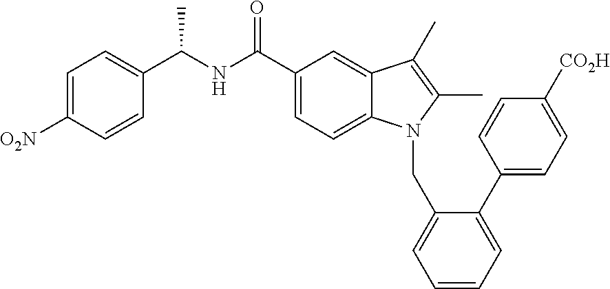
C1=C([O2N])C=CC(C(NC(C2=CC=C3C(=C2)C(C)=C(C)N3CC2=CC=CC=C2C2=CC=C([CO2H])C=C2)=O)C)=C1
